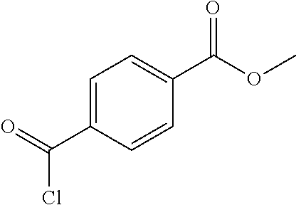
C1=C(C(=O)Cl)C=CC(C(OC)=O)=C1
